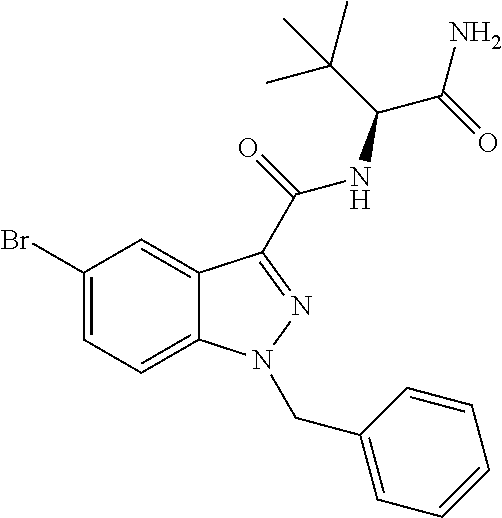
C1(Br)=CC=C2C(=C1)C(C(NC(C(C)(C)C)C(N)=O)=O)=NN2CC1=CC=CC=C1
